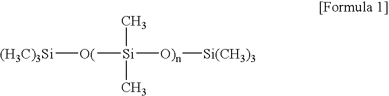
[(H3C)3Si][O(][Si]([O)n][Si(CH3)3])(C)C
